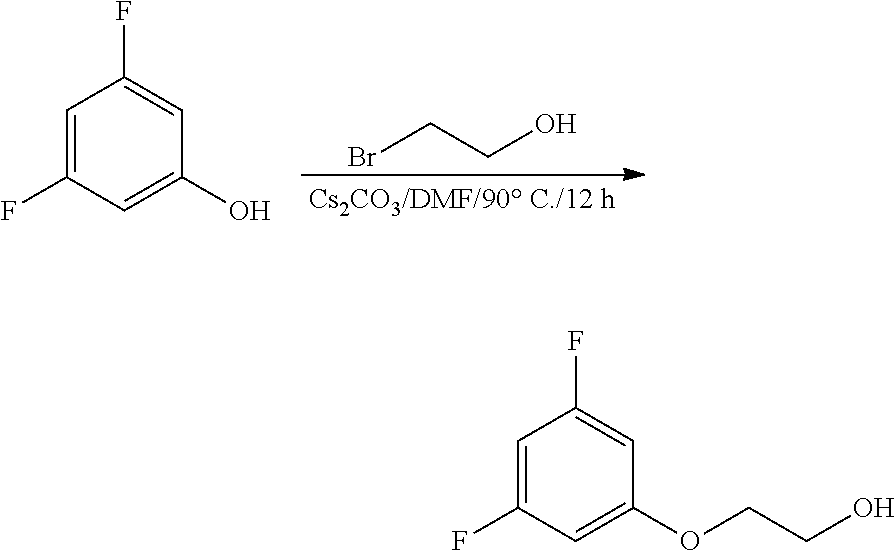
C1(F)=CC(F)=CC(O)=C1.BrCCO.C1=C(F)C=C(OCCO)C=C1F
